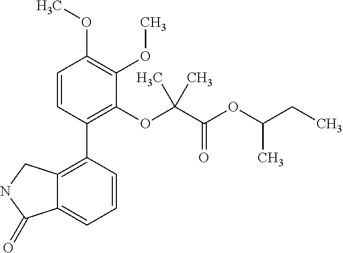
C12=C(C3=C(OC(C(OC(CC)C)=O)(C)C)C(OC)=C(OC)C=C3)C=CC=C1C(=O)NC2
